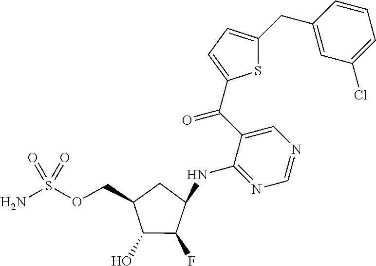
C1=CC=C(Cl)C=C1CC1=CC=C(C(C2=CN=CN=C2NC2CC(COS(N)(=O)=O)C(O)C2F)=O)S1
